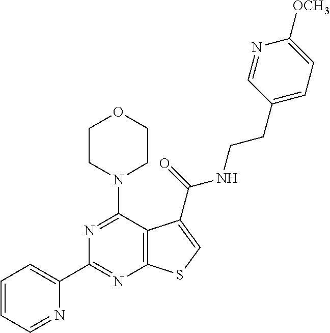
C1(C2=NC3=C(C(N4CCOCC4)=N2)C(C(NCCC2=CC=C([OCH3])N=C2)=O)=CS3)=CC=CC=N1
